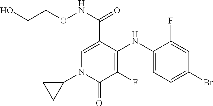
N(C(=O)C1=CN(C2CC2)C(=O)C(F)=C1NC1=CC=C(Br)C=C1F)OCCO
